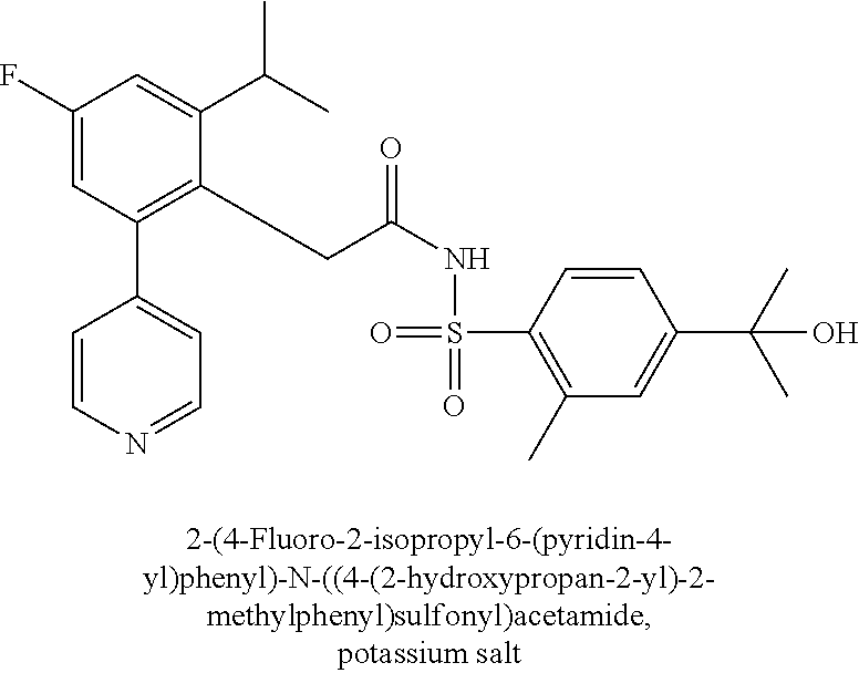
C1(F)=CC(C2=CC=NC=C2)=C(CC(NS(=O)(=O)C2=C(C)C=C(C(C)(C)O)C=C2)=O)C(C(C)C)=C1
